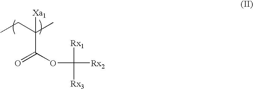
CCC(C)([Xa1])C(=O)OC([Rx1])([Rx2])[Rx3]
